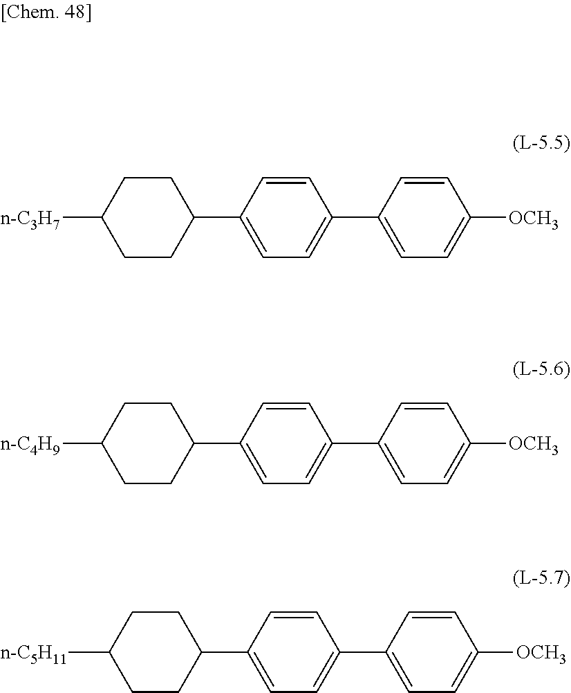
C1=CC(C2=CC=C(C3CCC([n-C3H7])CC3)C=C2)=CC=C1[OCH3].C1=CC(C2=CC=C(C3CCC([n-C4H9])CC3)C=C2)=CC=C1[OCH3].C1=CC(C2=CC=C(C3CCC([n-C5H11])CC3)C=C2)=CC=C1[OCH3]
